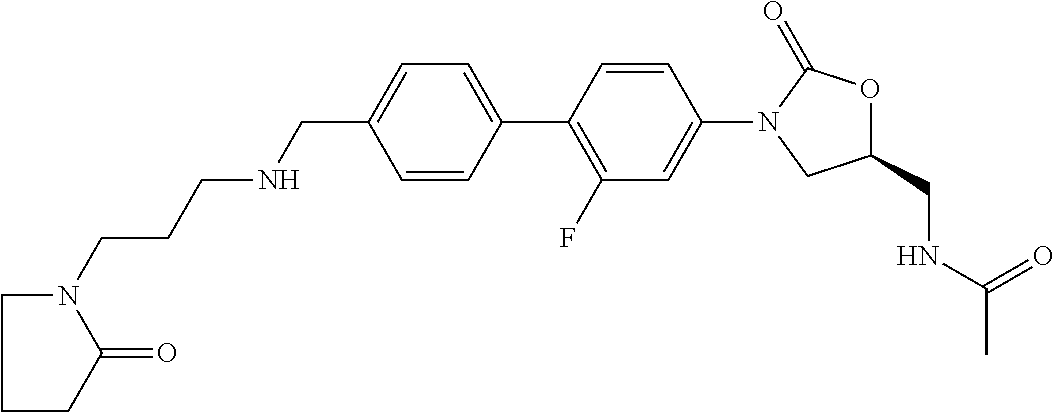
C(C1=CC=C(C2=C(F)C=C(N3CC(CNC(C)=O)OC3=O)C=C2)C=C1)NCCCN1CCCC1=O
